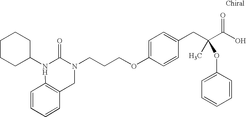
C1(N2C(=O)N(CCCOC3=CC=C(CC(C(O)=O)(C)OC4=CC=CC=C4)C=C3)CC3=C2C=CC=C3)CCCCC1
